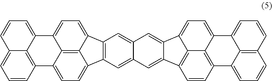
C12=CC=CC3=CC=CC(=C13)C1=CC=C3C4=C1C2=CC=C4C1=C3C=C2C(=C1)C=C1C3=CC=C4C5=CC=CC6=C5C(=CC=C6)C5=C4C3=C(C=C5)C1=C2
